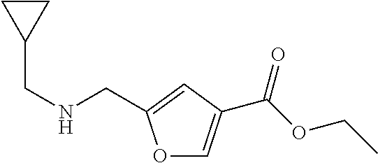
O1C=C(C(OCC)=O)C=C1CNCC1CC1
